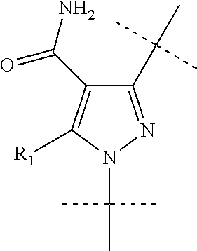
C1(C(C)(C)C)=NN(C(C)(C)C)C([R1])=C1C(N)=O
